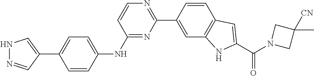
N1N=CC(C2=CC=C(NC3=NC(C4=CC5=C(C=C4)C=C(C(N4CC(C)([CN])C4)=O)N5)=NC=C3)C=C2)=C1
